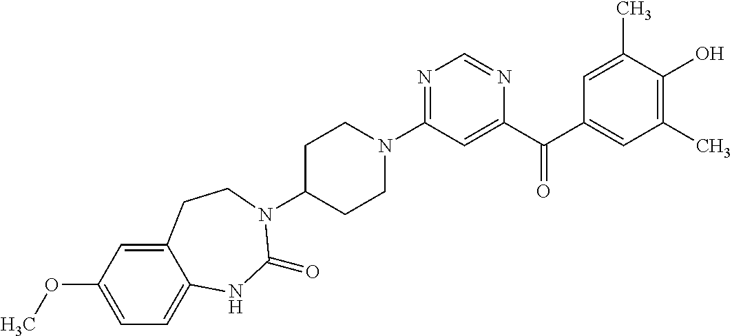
C1C(N2C(=O)NC3=CC=C(OC)C=C3CC2)CCN(C2=NC=NC(C(C3=CC(C)=C(O)C(C)=C3)=O)=C2)C1
